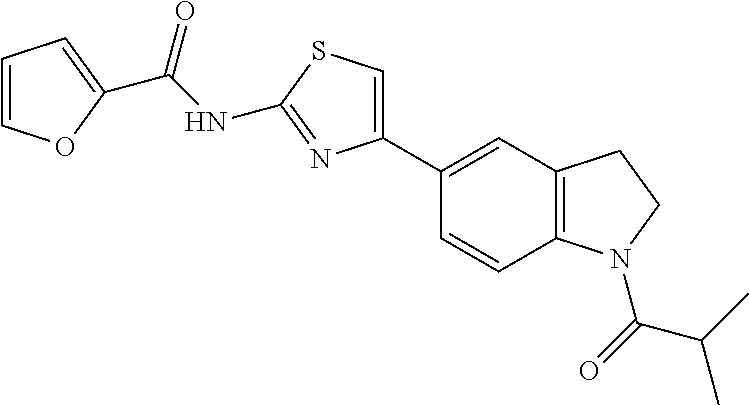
C(NC1=NC(C2=CC3=C(C=C2)N(C(=O)C(C)C)CC3)=CS1)(=O)C1=CC=CO1
